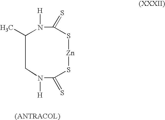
C1C(C)N([H])C(=S)S[Zn]SC(=S)N1[H]
